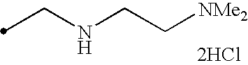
C(NCC[NMe2])C.[2HCl]
